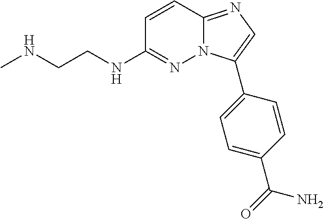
C1=CC2=NC=C(C3=CC=C(C(=O)N)C=C3)N2N=C1NCCNC
